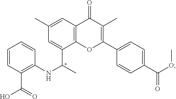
C1=CC(C(=O)O)=C(NC(C2=CC(C)=CC3=C2OC(C2=CC=C(C(OC)=O)C=C2)=C(C)C3=O)C)C=C1
